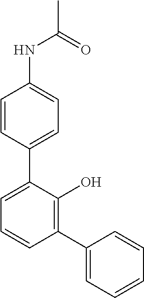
C1=CC(C2=CC=CC(C3=CC=CC=C3)=C2O)=CC=C1NC(C)=O
